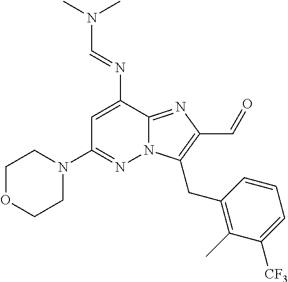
N12C(=NC(C=O)=C1CC1=C(C)C([CF3])=CC=C1)C(N=CN(C)C)=CC(N1CCOCC1)=N2
